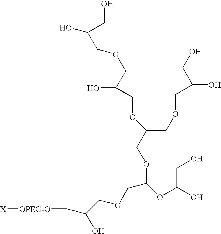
OC(COC(COC(OC(O)CO)COCC(C[OPEG-O][X])O)COCC(O)CO)COCC(CO)O
